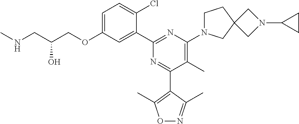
C1=C(OCC(CNC)O)C=C(C2=NC(N3CCC4(C3)CN(C3CC3)C4)=C(C)C(C3=C(C)ON=C3C)=N2)C(Cl)=C1
